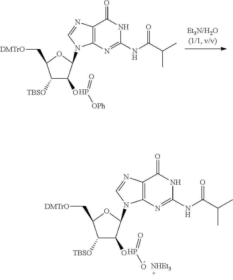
C12=C(N=C(NC(C(C)C)=O)NC1=O)N(C1C(O)C([TBSO])C(C[DMTrO])O1)C=N2.P([OPh])=O.C12=C(N=C(NC(C(C)C)=O)NC1=O)N(C1C(O)C([TBSO])C(C[DMTrO])O1)C=N2.P(O)=O
